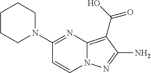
C1(N2CCCCC2)=NC2=C(C(O)=O)C(N)=NN2C=C1
